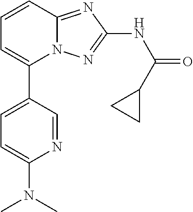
C1=C(C2=CC=CC3=NC(NC(=O)C4CC4)=NN23)C=NC(N(C)C)=C1
